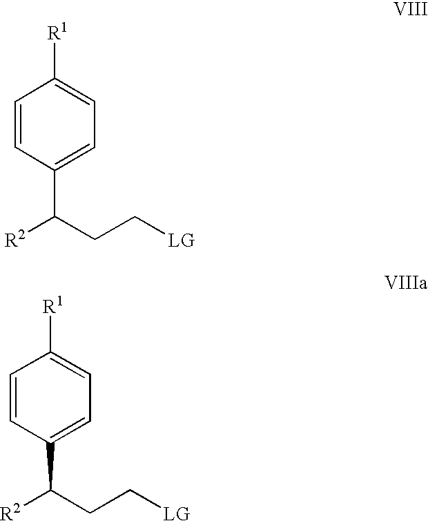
C1=CC(C(CC[LG])[R2])=CC=C1[R1].C1=CC(C(CC[LG])[R2])=CC=C1[R1]
